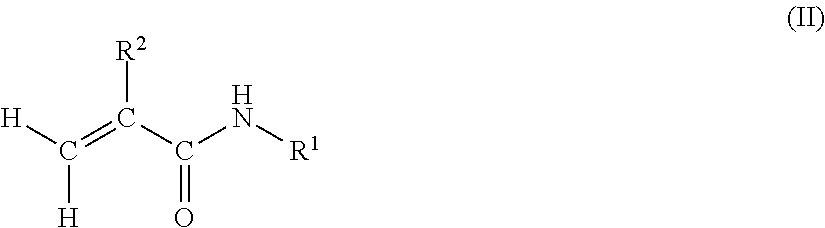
[R2]C(C(N[R1])=O)=C([H])[H]
